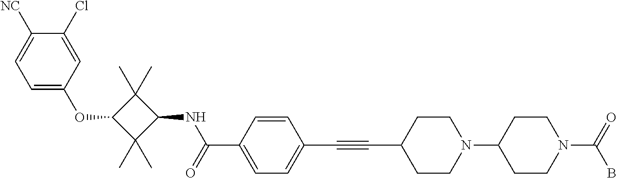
C1=C(OC2C(C)(C)C(NC(C3=CC=C(C#CC4CCN(C5CCN(C(=O)B)CC5)CC4)C=C3)=O)C2(C)C)C=C(Cl)C([NC])=C1
